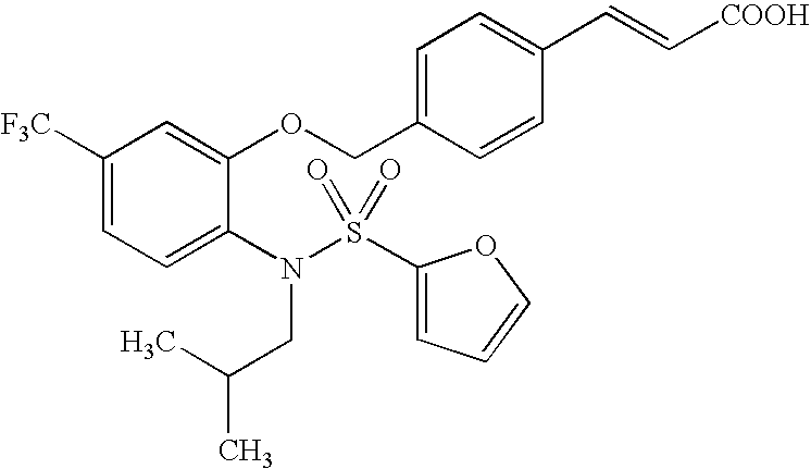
C1([F3C])=CC=C(N(CC(C)C)S(C2=CC=CO2)(=O)=O)C(OCC2=CC=C(C=C[COOH])C=C2)=C1
